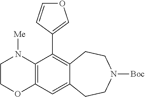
C12=C(N([Me])CCO1)C(C1=COC=C1)=C1C(=C2)CCN([Boc])CC1
